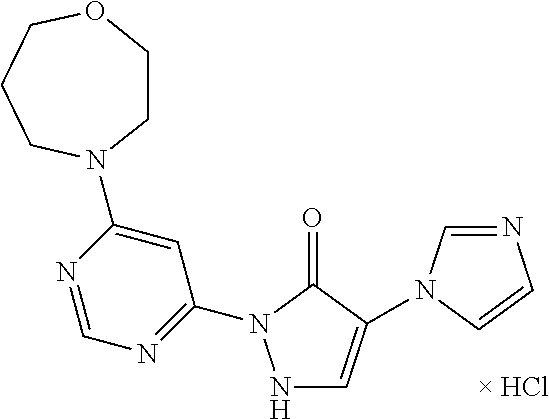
N1=C(N2NC=C(N3C=NC=C3)C2=O)C=C(N2CCOCCC2)N=C1
